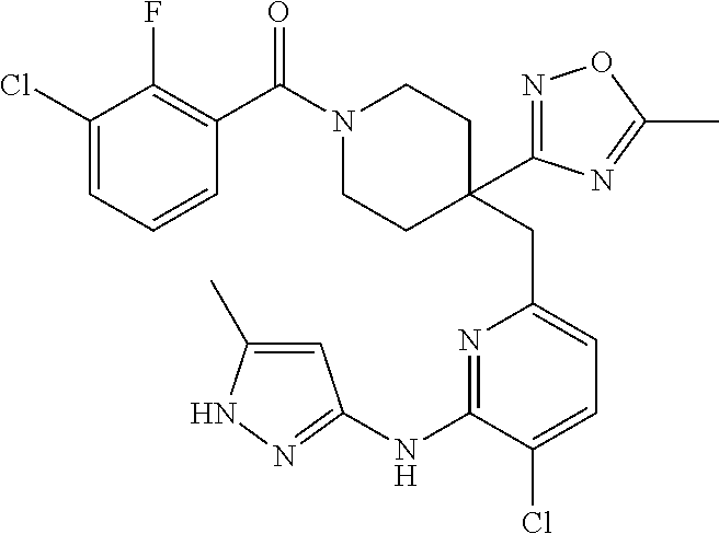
C1(Cl)=CC=CC(C(=O)N2CCC(CC3=CC=C(Cl)C(NC4=NNC(C)=C4)=N3)(C3=NOC(C)=N3)CC2)=C1F
